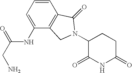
C1(=O)CCC(N2CC3=C(C=CC=C3NC(CN)=O)C2=O)C(=O)N1
